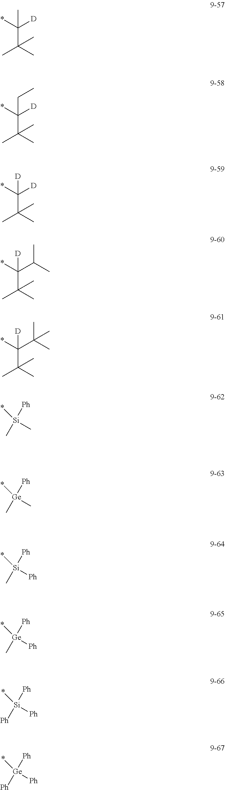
*C([D])(C(C)(C)C)C.*C([D])(C(C)(C)C)CC.*C([D])(C(C)(C)C)[D].*C(C(C)C)(C(C)(C)C)[D].*C(C(C)(C)C)(C(C)(C)C)[D].*[Si](C)(C)[Ph].*[Ge](C)(C)[Ph].*[Si](C)([Ph])[Ph].*[Ge](C)([Ph])[Ph].*[Si]([Ph])([Ph])[Ph].*[Ge]([Ph])([Ph])[Ph]
